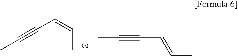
C(=CC)C#CC.CC#CC=CC
